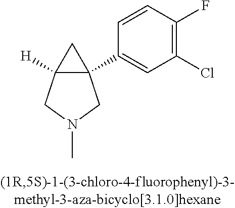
C12([H])C(C3=CC(Cl)=C(F)C=C3)(C1)CN(C)C2
